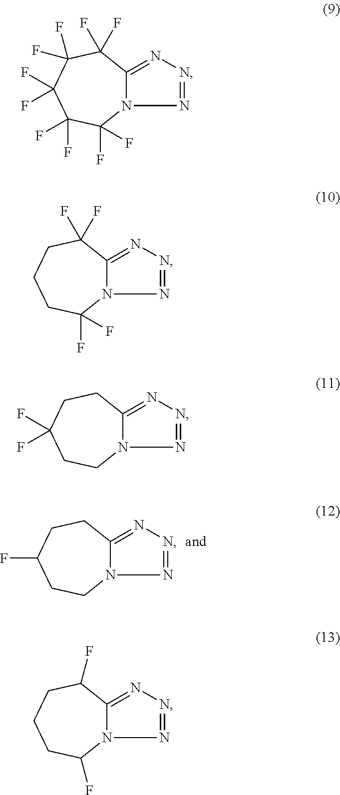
N12C(=NN=N1)CCC(F)CC2.N12C(=NN=N1)C(F)(F)C(F)(F)C(F)(F)C(F)(F)C2(F)F.N12C(=NN=N1)C(F)(F)CCCC2(F)F.N12C(=NN=N1)CCC(F)(F)CC2.N12C(=NN=N1)C(F)CCCC2F
